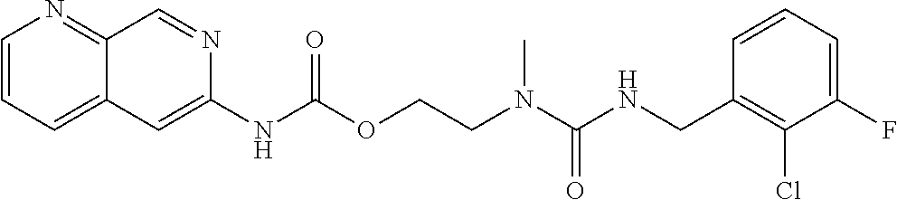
C1=CC(CNC(N(CCOC(NC2=CC3=CC=CN=C3C=N2)=O)C)=O)=C(Cl)C(F)=C1
